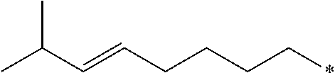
CC(C=CCCCC*)C
